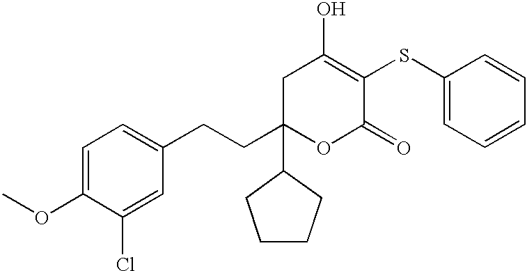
C1C(CCC2=CC=C(OC)C(Cl)=C2)(C2CCCC2)OC(=O)C(SC2=CC=CC=C2)=C1O
